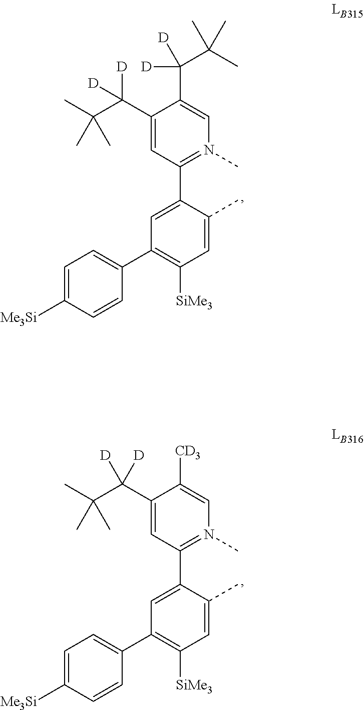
C1(C2=CC=C([Me3Si])C=C2)=C([SiMe3])C=C(C)C(C2=N(C)C=C(C([D])([D])C(C)(C)C)C(C(C(C)(C)C)([D])[D])=C2)=C1.C1(C2=CC=C([Me3Si])C=C2)=C([SiMe3])C=C(C)C(C2=N(C)C=C([CD3])C(C(C(C)(C)C)([D])[D])=C2)=C1
